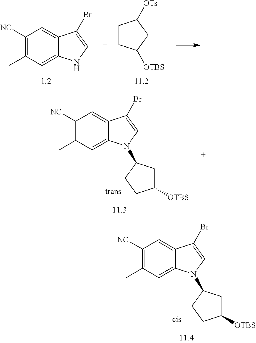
C1([NC])=C(C)C=C2C(=C1)C(Br)=CN2C1CC([OTBS])CC1.C1([NC])=C(C)C=C2C(=C1)C(Br)=CN2.C1CC([OTBS])CC1[OTs].C1([NC])=C(C)C=C2C(=C1)C(Br)=CN2C1CC([OTBS])CC1
